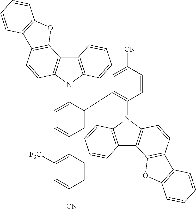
C12=C(N(C3=CC=C(C4=C([F3C])C=C([CN])C=C4)C=C3C3=C(N4C5=C(C6=C4C=CC4=C6OC6=C4C=CC=C6)C=CC=C5)C=CC([CN])=C3)C3=C1C1=C(C=C3)C3=C(O1)C=CC=C3)C=CC=C2
